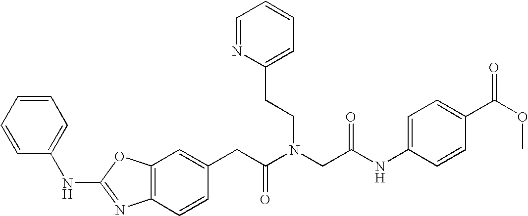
C1=C(CC(N(CC(NC2=CC=C(C(OC)=O)C=C2)=O)CCC2=CC=CC=N2)=O)C=CC2=C1OC(NC1=CC=CC=C1)=N2
